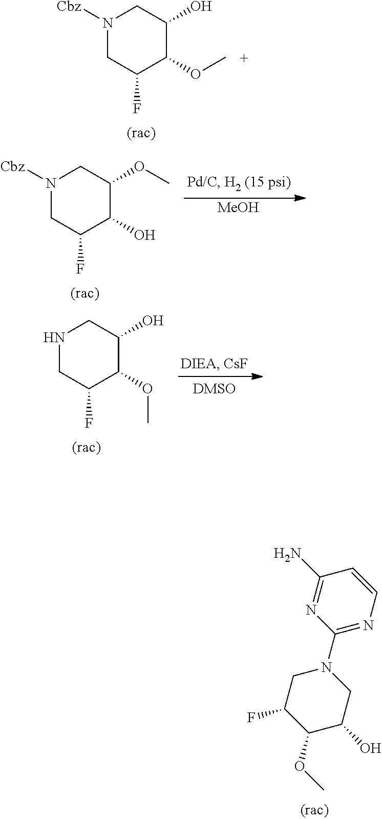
C1C(F)C(OC)C(O)CN1C1=NC=CC(N)=N1.N1([Cbz])CC(F)C(OC)C(O)C1.N1([Cbz])CC(F)C(O)C(OC)C1.[MeOH].N1CC(F)C(OC)C(O)C1
